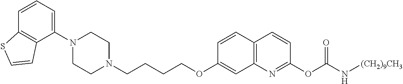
C1(N2CCN(CCCCOC3=CC4=C(C=C3)C=CC(OC(=O)N[(CH2)9CH3])=N4)CC2)=CC=CC2=C1C=CS2
